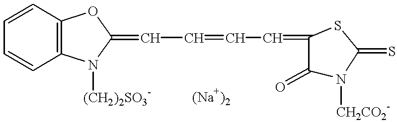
C1=CC2=C(C=C1)N([(CH2)2SO3-])C(=CC=CC=C1C(=O)N([CH2CO2-])C(=S)S1)O2
